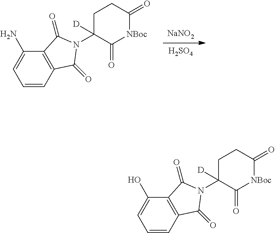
[NaNO2].[H2SO4].C1=CC2=C(C(N)=C1)C(=O)N(C1([D])C(=O)[NBoc]C(=O)CC1)C2=O.C1=CC2=C(C(O)=C1)C(=O)N(C1([D])C(=O)[NBoc]C(=O)CC1)C2=O
